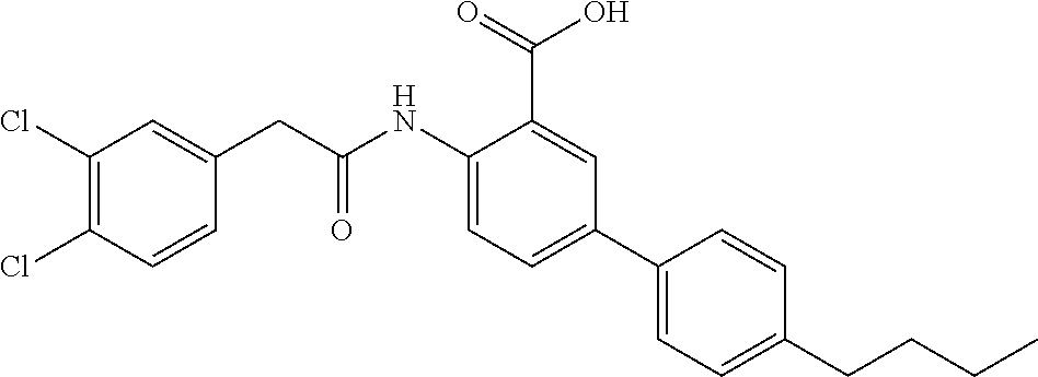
C1(NC(CC2=CC(Cl)=C(Cl)C=C2)=O)=CC=C(C2=CC=C(CCCC)C=C2)C=C1C(=O)O
